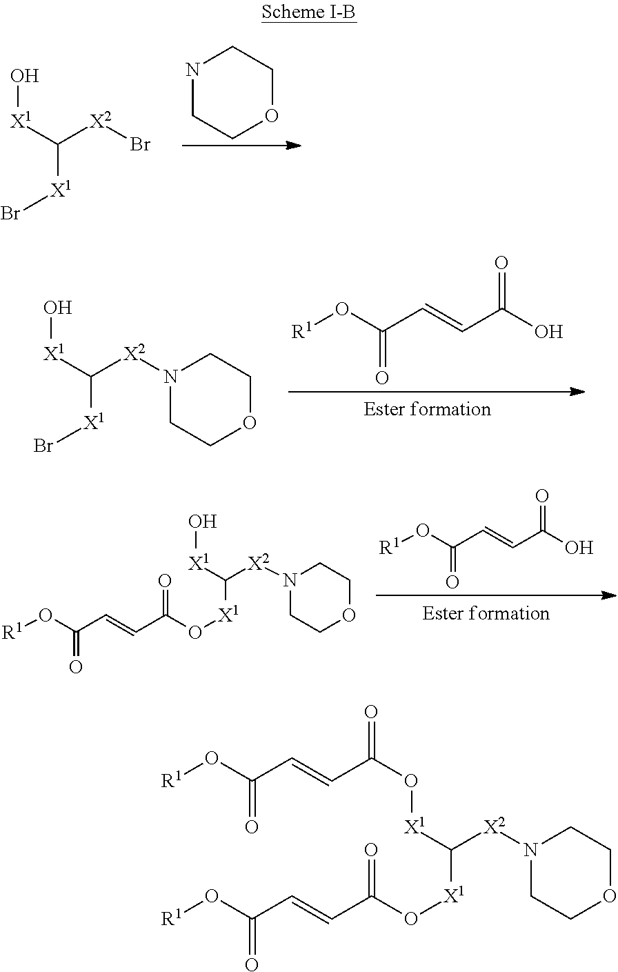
N1CCOCC1.O[X1]C([X1]Br)[X2]Br.[R1]OC(C=CC(=O)O)=O.O[X1]C([X1]Br)[X2]N1CCOCC1.[R1]OC(C=CC(=O)O)=O.O[X1]C([X2]N1CCOCC1)[X1]OC(C=CC(O[R1])=O)=O.[R1]OC(C=CC(=O)O[X1]C([X2]N1CCOCC1)[X1]OC(C=CC(O[R1])=O)=O)=O
